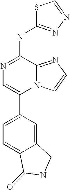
N12C(=NC=C1)C(NC1=NN=CS1)=NC=C2C1=CC=C2C(=C1)CNC2=O
